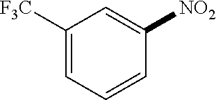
C1([F3C])=CC=CC([NO2])=C1
